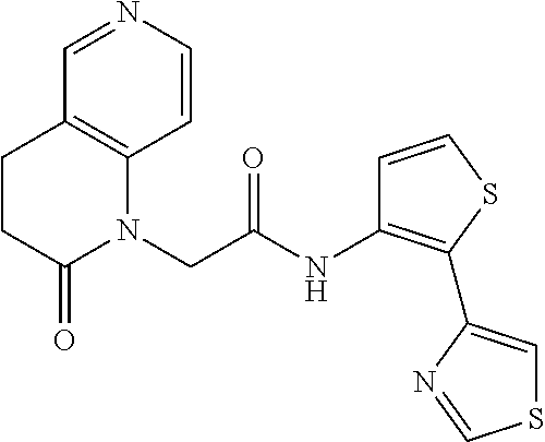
N(C(CN1C2=C(C=NC=C2)CCC1=O)=O)C1=C(C2=CSC=N2)SC=C1
